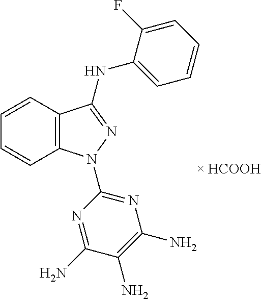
C1=CC2=C(C=C1)N(C1=NC(N)=C(N)C(N)=N1)N=C2NC1=CC=CC=C1F
